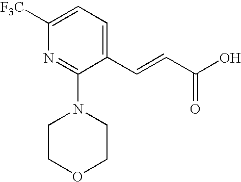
C(=CC1=CC=C([F3C])N=C1N1CCOCC1)C(O)=O
